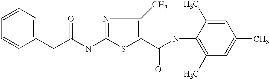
C1(CC(NC2=NC(C)=C(C(NC3=C(C)C=C(C)C=C3C)=O)S2)=O)=CC=CC=C1
